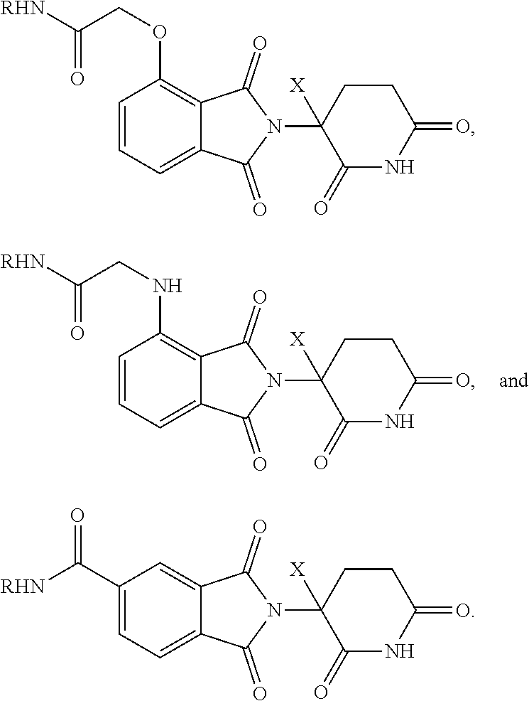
[RHN]C(=O)CNC1=C2C(=CC=C1)C(=O)N(C1([X])C(=O)NC(=O)CC1)C2=O.[RHN]C(=O)COC1=C2C(=CC=C1)C(=O)N(C1([X])C(=O)NC(=O)CC1)C2=O.C12=CC=C(C([RHN])=O)C=C1C(=O)N(C1([X])C(=O)NC(=O)CC1)C2=O
